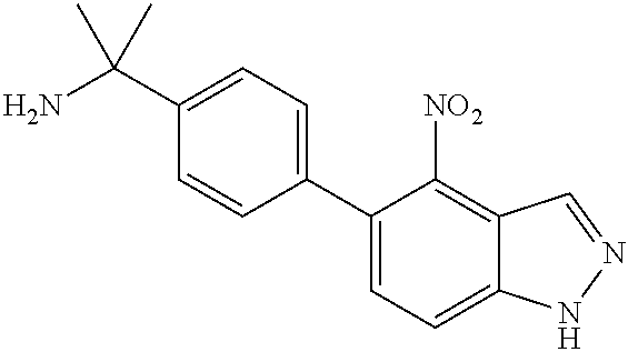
NC(C1=CC=C(C2=CC=C3C(=C2[NO2])C=NN3)C=C1)(C)C
